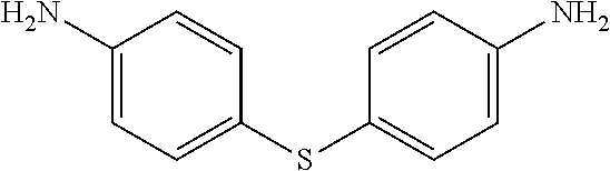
C1(N)=CC=C(SC2=CC=C(N)C=C2)C=C1
